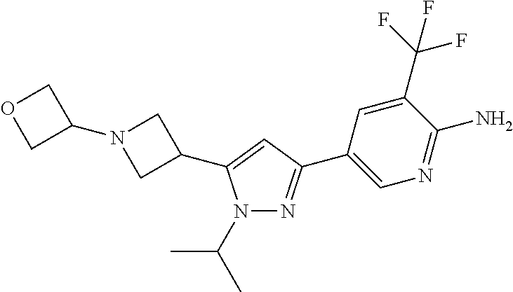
N1=C(C2=CN=C(N)C(C(F)(F)F)=C2)C=C(C2CN(C3COC3)C2)N1C(C)C
